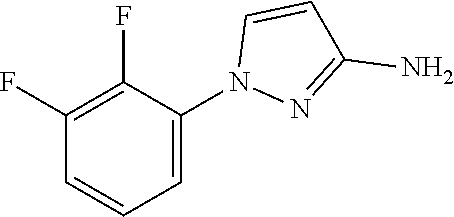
NC1=NN(C2=CC=CC(F)=C2F)C=C1
